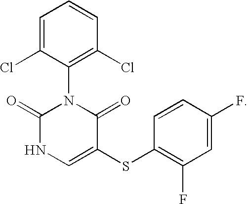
C1=C(Cl)C(N2C(=O)NC=C(SC3=C(F)C=C(F)C=C3)C2=O)=C(Cl)C=C1
